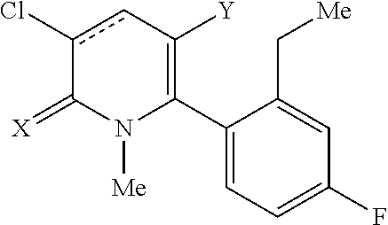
C1(C2=C([Y])cc(Cl)C(=[X])N2[Me])=CC=C(F)C=C1C[Me]
